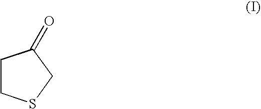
C1CSCC1=O
